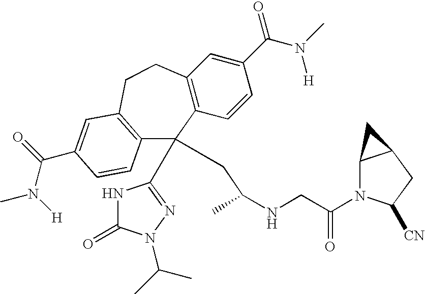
C12=C(C=CC(C(N(C)[H])=O)=C1)C(C1=NN(C(C)C)C(=O)N1)(CC(NCC(N1C3C(CC1[CN])C3)=O)C)C1=C(CC2)C=C(C(N(C)[H])=O)C=C1
